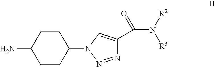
NC1CCC(N2C=C(C(N([R2])[R3])=O)N=N2)CC1
